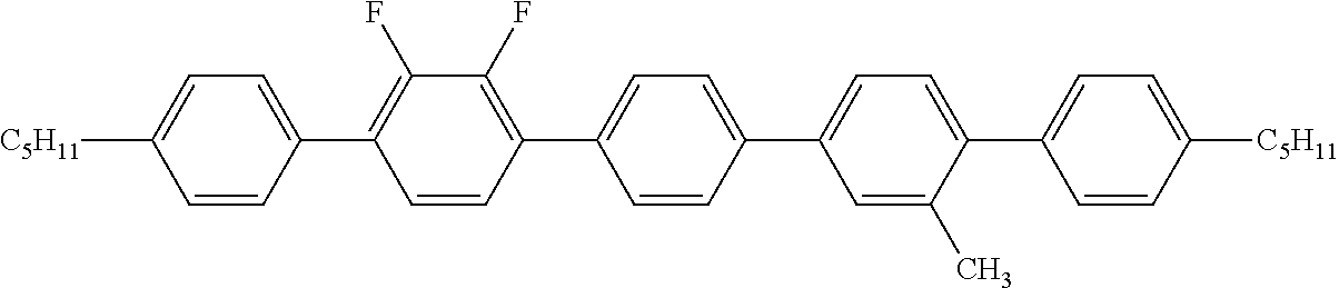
[C5H11]C1=CC=C(C2=C(F)C(F)=C(C3=CC=C(C4=CC=C(C5=CC=C([C5H11])C=C5)C(C)=C4)C=C3)C=C2)C=C1
